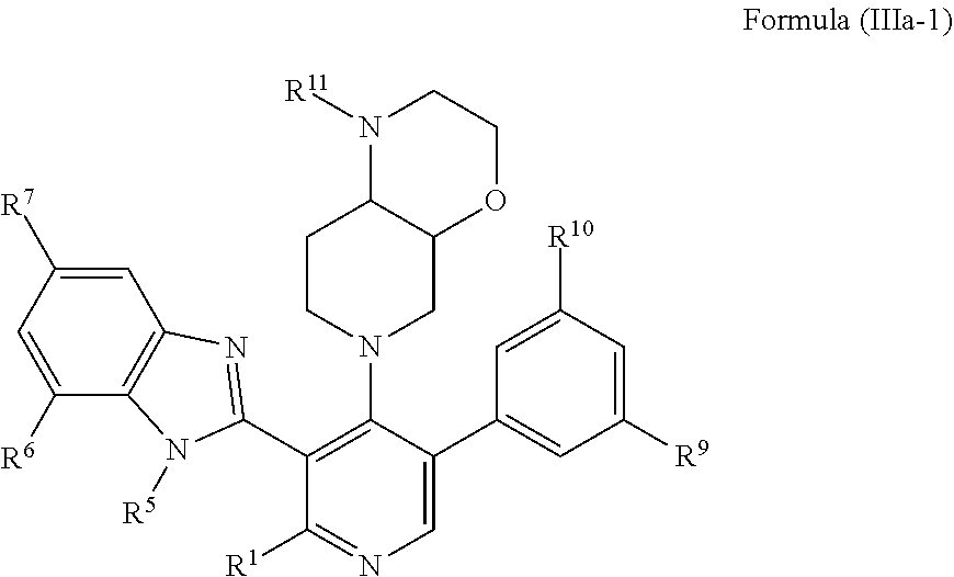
C1=C([R7])C=C([R6])C2=C1N=C(C1=C(N3CC4C(CC3)N([R11])CCO4)C(C3=CC([R9])=CC([R10])=C3)=CN=C1[R1])N2[R5]
